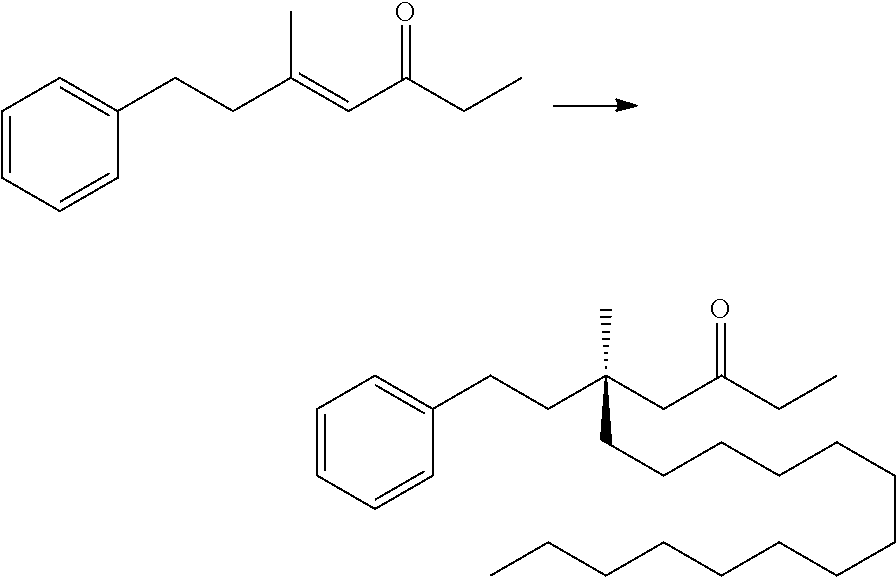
C1=CC=CC(CCC(=CC(CC)=O)C)=C1.C1=CC=CC(CCC(CC(CC)=O)(C)CCCCCCCCCCCCCC)=C1
